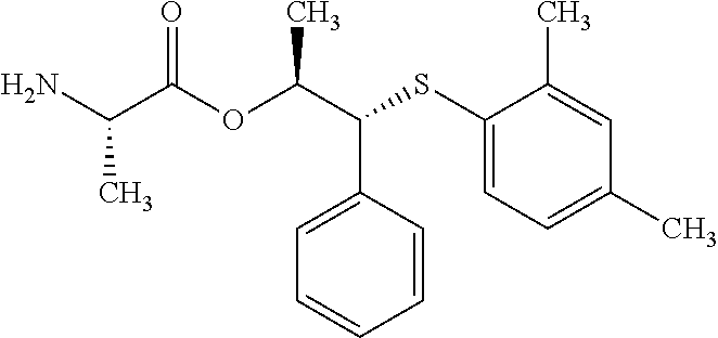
NC(C(OC(C(SC1=CC=C(C)C=C1C)C1=CC=CC=C1)C)=O)C
